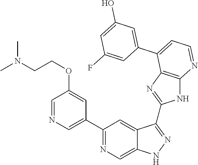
C1(C2=NC=C3C(=C2)C(C2=NC4=C(N2)N=CC=C4C2=CC(O)=CC(F)=C2)=NN3)=CN=CC(OCCN(C)C)=C1
